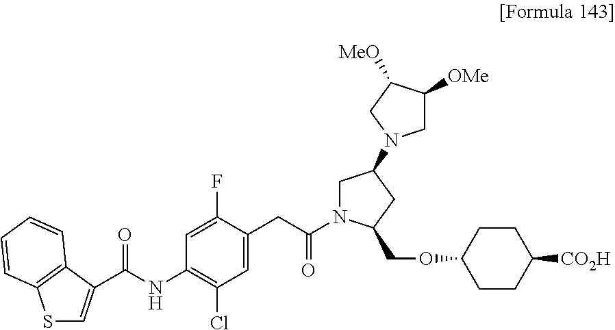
C1=C(C(NC2=C(Cl)C=C(CC(=O)N3CC(N4CC([OMe])C([MeO])C4)CC3COC3CCC([CO2H])CC3)C(F)=C2)=O)C2=C(C=CC=C2)S1
